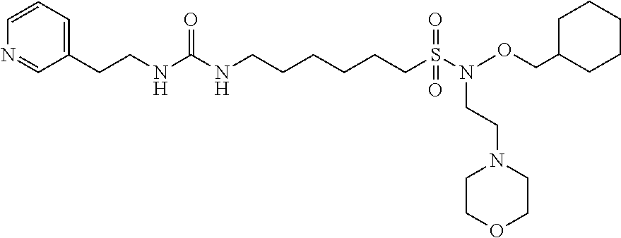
C(CC1=CC=CN=C1)NC(NCCCCCCS(N(OCC1CCCCC1)CCN1CCOCC1)(=O)=O)=O
